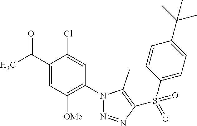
C1(C(C)=O)=CC([OMe])=C(N2N=NC(S(C3=CC=C(C(C)(C)C)C=C3)(=O)=O)=C2C)C=C1Cl
